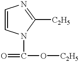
C1=CN(C(=O)O[C2H5])C([C2H5])=N1
